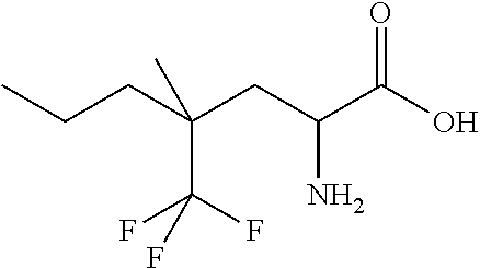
OC(C(CC(CCC)(C(F)(F)F)C)N)=O
